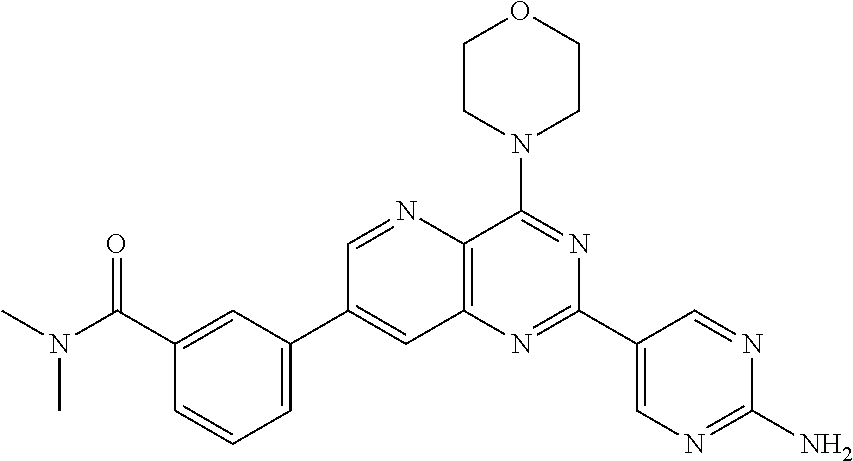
C1(C(N(C)C)=O)=CC(C2=CC3=C(C(N4CCOCC4)=NC(C4=CN=C(N)N=C4)=N3)N=C2)=CC=C1
